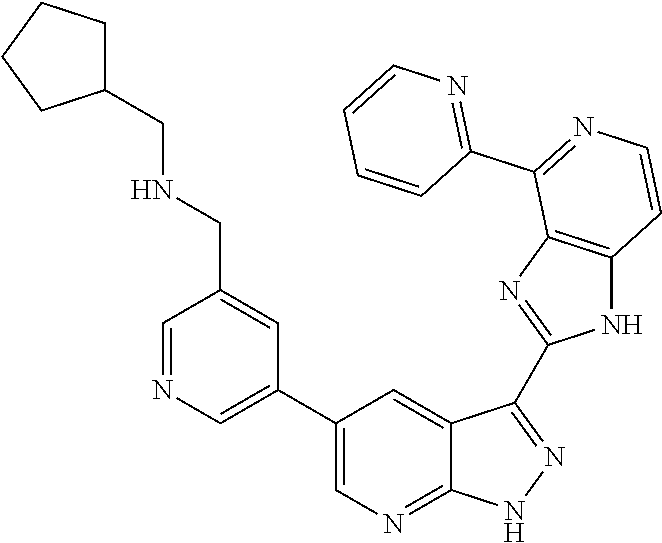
C1=NC=C(C2=CN=C3C(=C2)C(C2=NC4=C(N2)C=CN=C4C2=NC=CC=C2)=NN3)C=C1CNCC1CCCC1
